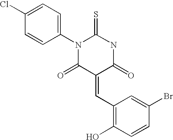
C1(Cl)=CC=C(N2C(=S)NC(=O)C(=CC3=C(O)C=CC(Br)=C3)C2=O)C=C1
